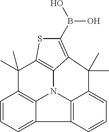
C1=CC=C2C3=C1C(C)(C)C1=C4N3C3=C2C=CC=C3C(C)(C)C4=C(B(O)O)S1
